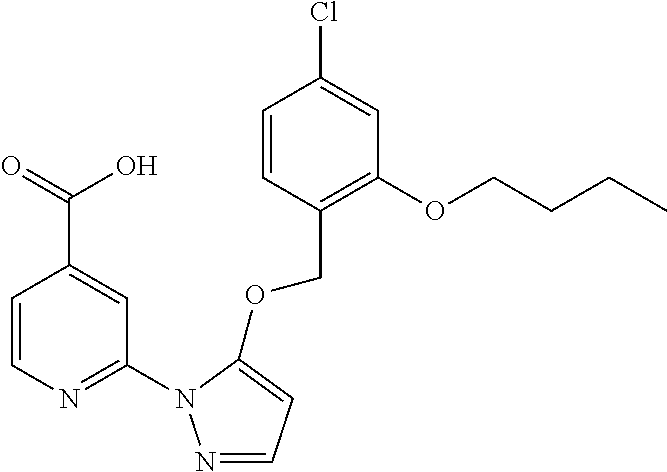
C1=CN=C(N2N=CC=C2OCC2=C(OCCCC)C=C(Cl)C=C2)C=C1C(=O)O
